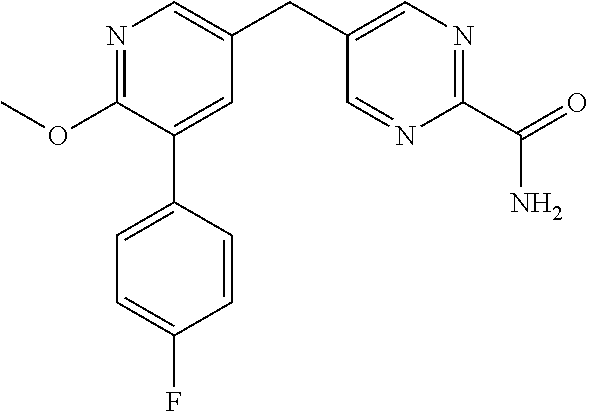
C1(OC)=NC=C(CC2=CN=C(C(=O)N)N=C2)C=C1C1=CC=C(F)C=C1
